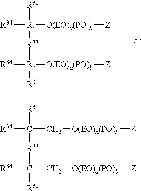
[R34][Rc]([R31])([O(EO)a(PO)b][Z])[R33][Rc]([R34])([O(EO)a(PO)b][Z])[R31].[R34]C([R31])([R33]C([R34])([R31])C[O(EO)a(PO)b][Z])C[O(EO)a(PO)b][Z]
